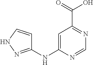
C1=C(NC2=NNC=C2)N=CN=C1C(=O)O
